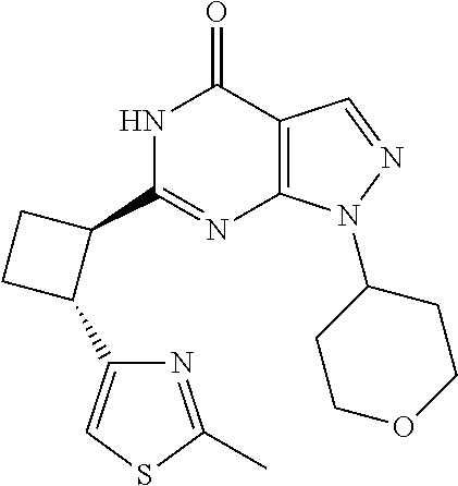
N1C(C2CCC2C2=CSC(C)=N2)=NC2=C(C1=O)C=NN2C1CCOCC1
